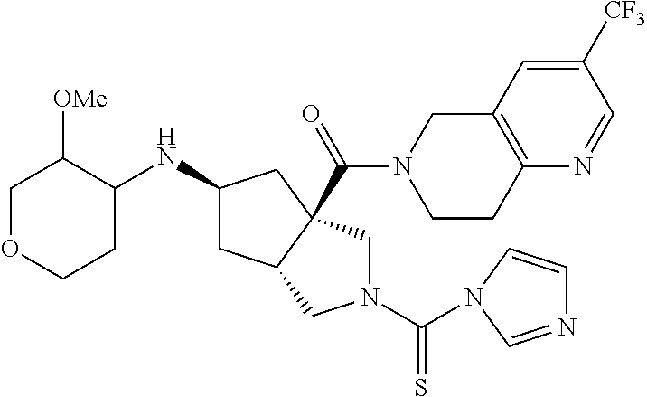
C1OCCC(NC2CC3C(C(=O)N4CCC5=C(C4)C=C([CF3])C=N5)(C2)CN(C(=S)N2C=CN=C2)C3)C1[OMe]
